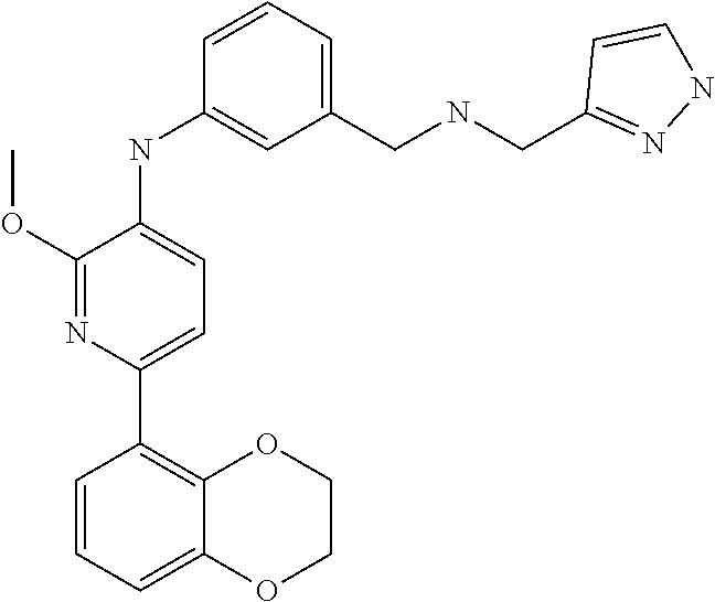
C1COC2=CC=CC(C3=CC=C(NC4=CC(CNCC5=NNC=C5)=CC=C4)C(OC)=N3)=C2O1
